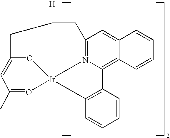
C12=N3C(=C4C(=C1)C=CC=C4)C1=C(C=CC=C1)[Ir]31O=C(C)C=C(CC([H])C2)O1
